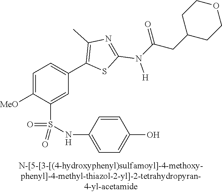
C1=C([MeO])C(S(NC2=CC=C(O)C=C2)(=O)=O)=CC(C2=C(C)N=C(N([H])C(CC3CCOCC3)=O)S2)=C1
